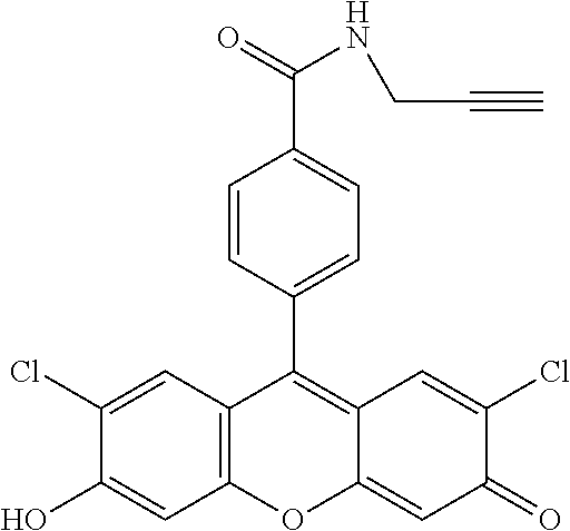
C12=C(C=C(Cl)C(O)=C1)C(C1=CC=C(C(=O)NCC#C)C=C1)=C1C(=CC(=O)C(Cl)=C1)O2
